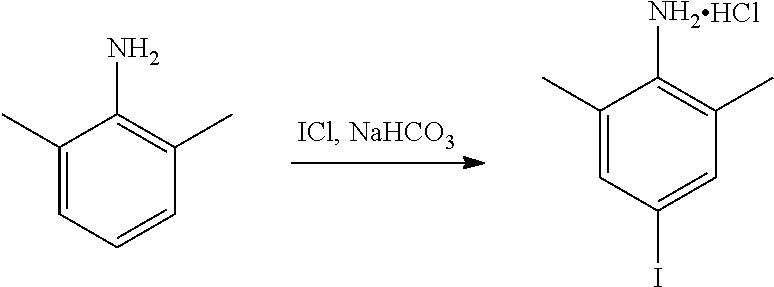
Cl.NC1=C(C)C=C(I)C=C1C.NC1=C(C)C=CC=C1C
